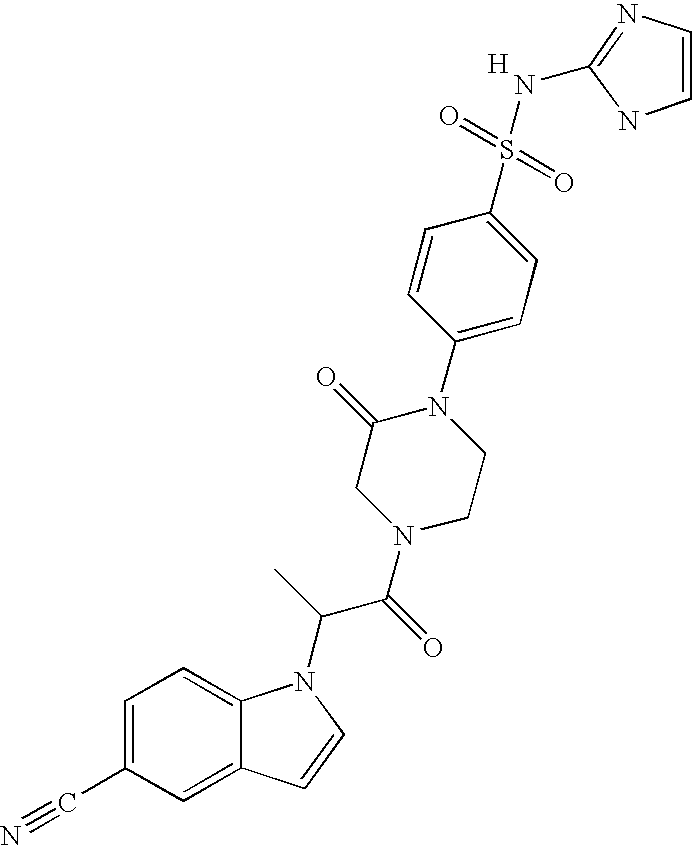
[H].C1=C(C#N)C=C2C(=C1)N(C(C(N1CCN(C3=CC=C(S(=O)(=O)NC4=NC=CN4)C=C3)C(=O)C1)=O)C)C=C2
